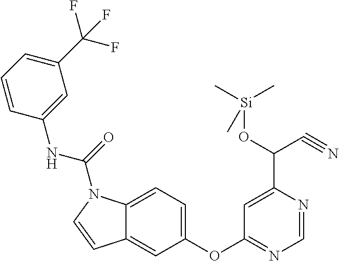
C1(OC2=NC=NC(C(O[Si](C)(C)C)C#N)=C2)=CC=C2C(=C1)C=CN2C(NC1=CC(C(F)(F)F)=CC=C1)=O
